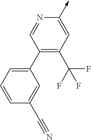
C1=NC(->C)=CC(C(F)(F)F)=C1C1=CC=CC(C#N)=C1
